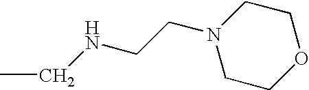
C(C)NCCN1CCOCC1
